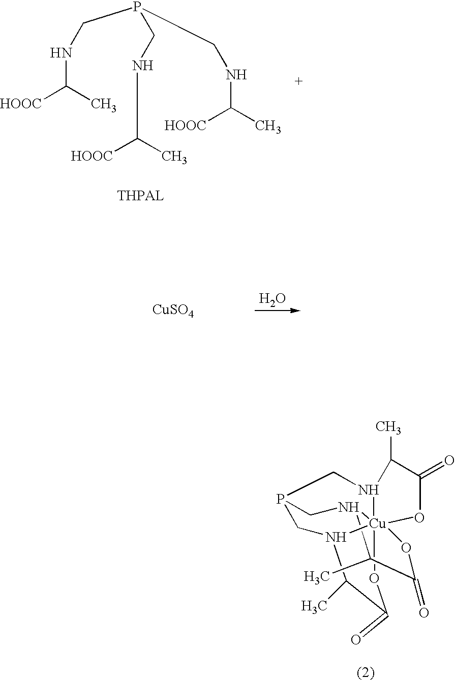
[CuSO4].O.P12CN3C(C)C(=O)O[Cu]345(N(C1)C(C)C(=O)O4)N(C2)C(C)C(=O)O5.N(C(C)[HOOC])CP(CNC([HOOC])C)CNC(C)[HOOC]
